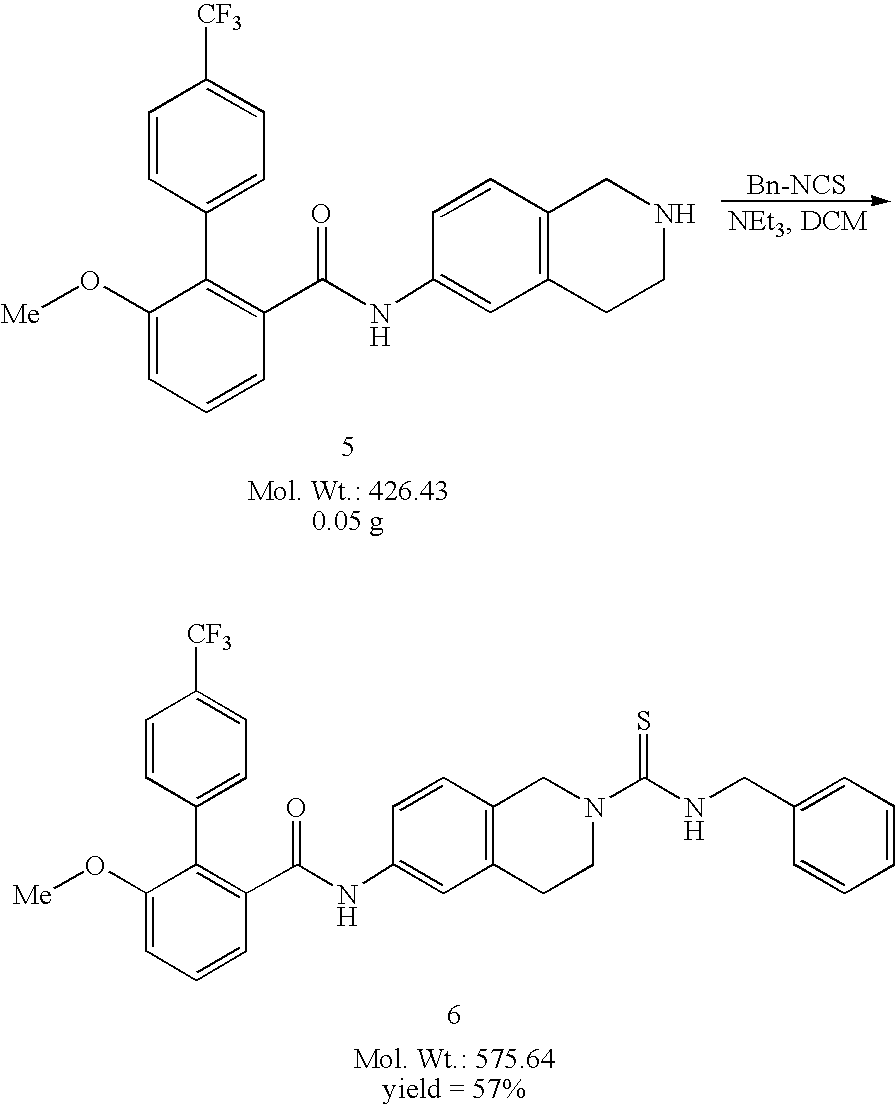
C1(O[Me])=CC=CC(C(NC2=CC3=C(C=C2)CN(C(NCC2=CC=CC=C2)=S)CC3)=O)=C1C1=CC=C([CF3])C=C1.C1(O[Me])=CC=CC(C(NC2=CC3=C(C=C2)CNCC3)=O)=C1C1=CC=C([CF3])C=C1.[Bn-NCS]
